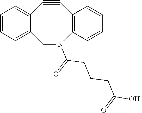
C1=CC=C2C(=C1)C#CC1=C(C=CC=C1)N(C(=O)CCCC([OH])=O)C2
